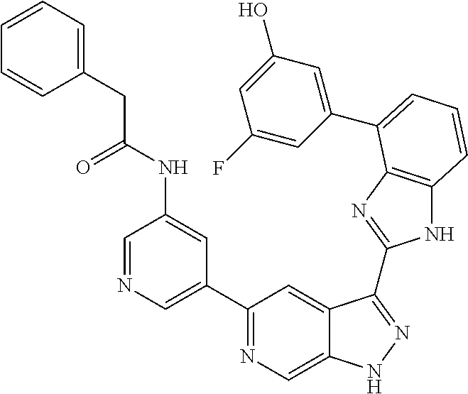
C1(C2=NC=C3C(=C2)C(C2=NC4=C(N2)C=CC=C4C2=CC(O)=CC(F)=C2)=NN3)=CN=CC(NC(=O)CC2=CC=CC=C2)=C1
